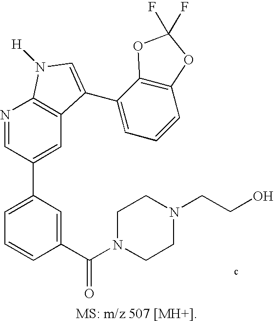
C1=C(C2=CC3=C(N=C2)N([H])C=C3C2=CC=CC3=C2OC(F)(F)O3)C=C(C(N2CCN(CCO)CC2)=O)C=C1
